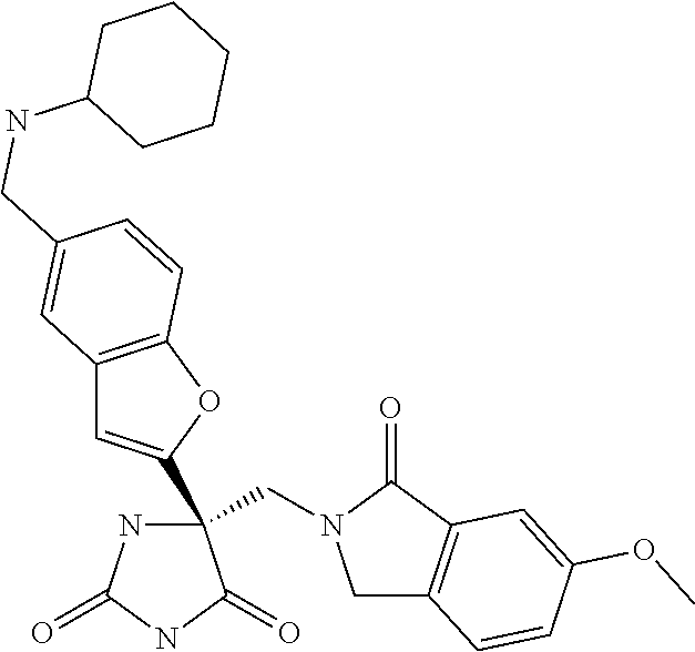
C(C1(C2=CC3=C(O2)C=CC(CNC2CCCCC2)=C3)NC(=O)NC1=O)N1CC2=C(C1=O)C=C(OC)C=C2
